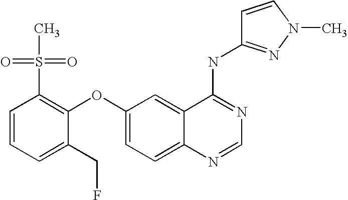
C1=CC=C(CF)C(OC2=CC=C3C(=C2)C(NC2=NN(C)C=C2)=NC=N3)=C1S(C)(=O)=O
